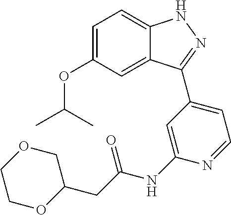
C1=C(OC(C)C)C=C2C(=C1)NN=C2C1=CC=NC(NC(=O)CC2COCCO2)=C1
